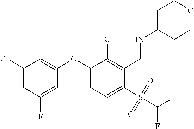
C1(Cl)=CC(F)=CC(OC2=CC=C(S(C(F)F)(=O)=O)C(CNC3CCOCC3)=C2Cl)=C1
